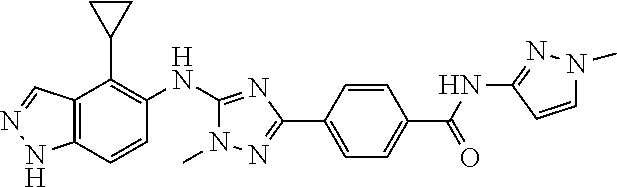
C12=C(C=CC(NC3=NC(C4=CC=C(C(=O)NC5=NN(C)C=C5)C=C4)=NN3C)=C1C1CC1)NN=C2
